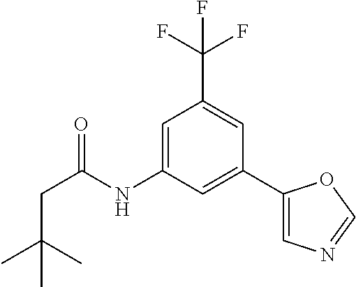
C1=C(NC(CC(C)(C)C)=O)C=C(C2=CN=CO2)C=C1C(F)(F)F
